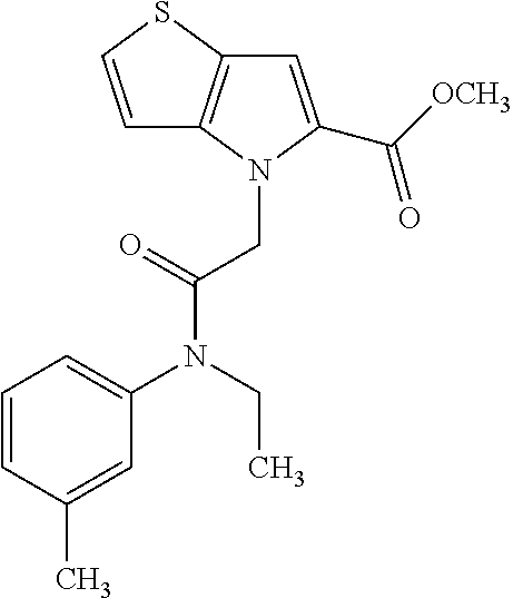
C1=CSC2=C1N(CC(N(C1=CC=CC(C)=C1)CC)=O)C(C([OCH3])=O)=C2
